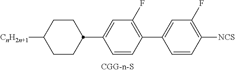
[CnH2n+1]C1CCC(C2=CC(F)=C(C3=CC(F)=C([NCS])C=C3)C=C2)CC1
